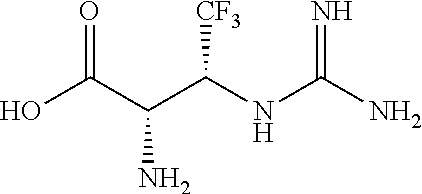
OC(=O)C(C([CF3])NC(=N)N)N
